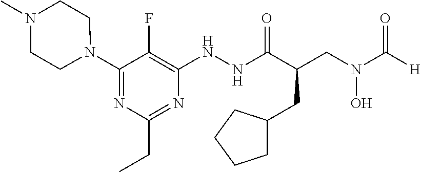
C1(N2CCN(C)CC2)=NC(CC)=NC(NNC(C(CN(C([H])=O)O)CC2CCCC2)=O)=C1F
